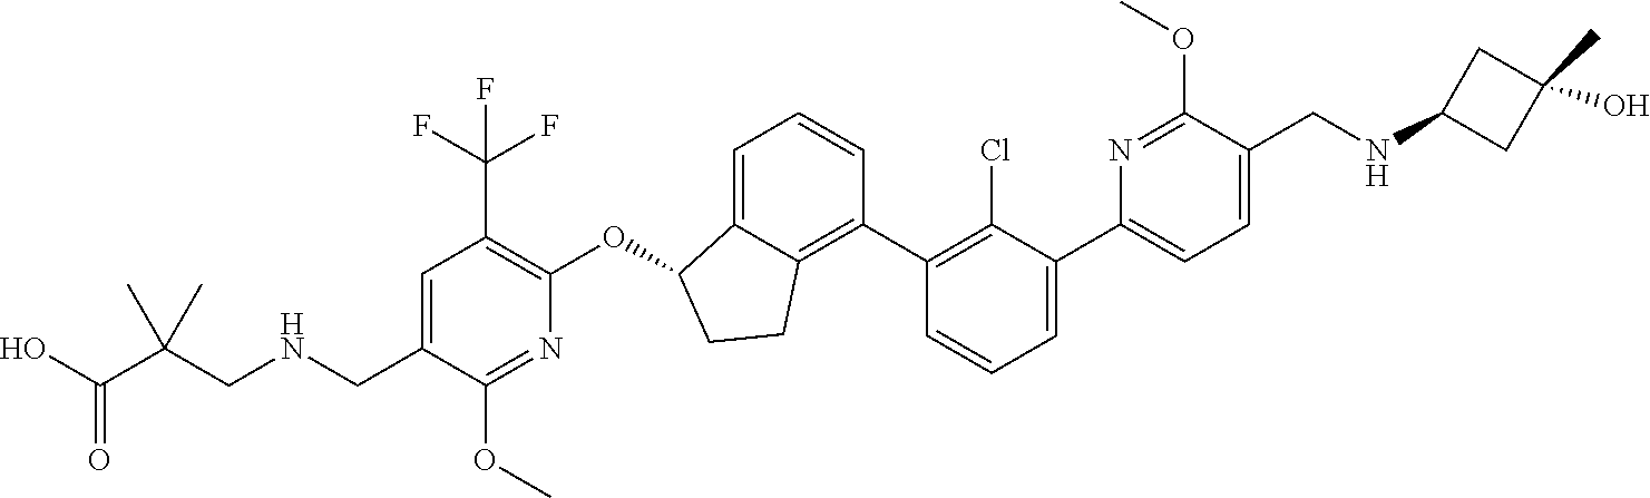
C(C1=CC(C(F)(F)F)=C(OC2C3=CC=CC(C4=C(Cl)C(C5=CC=C(CNC6CC(O)(C)C6)C(OC)=N5)=CC=C4)=C3CC2)N=C1OC)NCC(C(O)=O)(C)C
